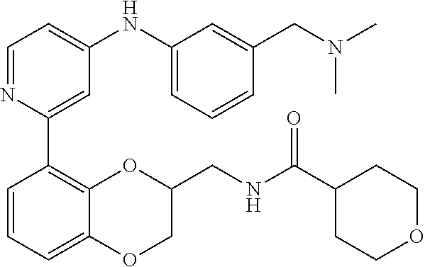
N(C)(CC1=CC(NC2=CC=NC(C3=C4OC(CNC(C5CCOCC5)=O)COC4=CC=C3)=C2)=CC=C1)C
